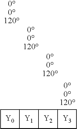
C1CC2C1C1C2C2C1CC2.[Y0].[Y1].[Y2].[Y3]
